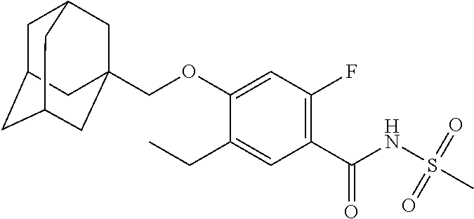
C1(CC)=CC(C(NS(C)(=O)=O)=O)=C(F)C=C1OCC12CC3CC(CC(C1)C3)C2
